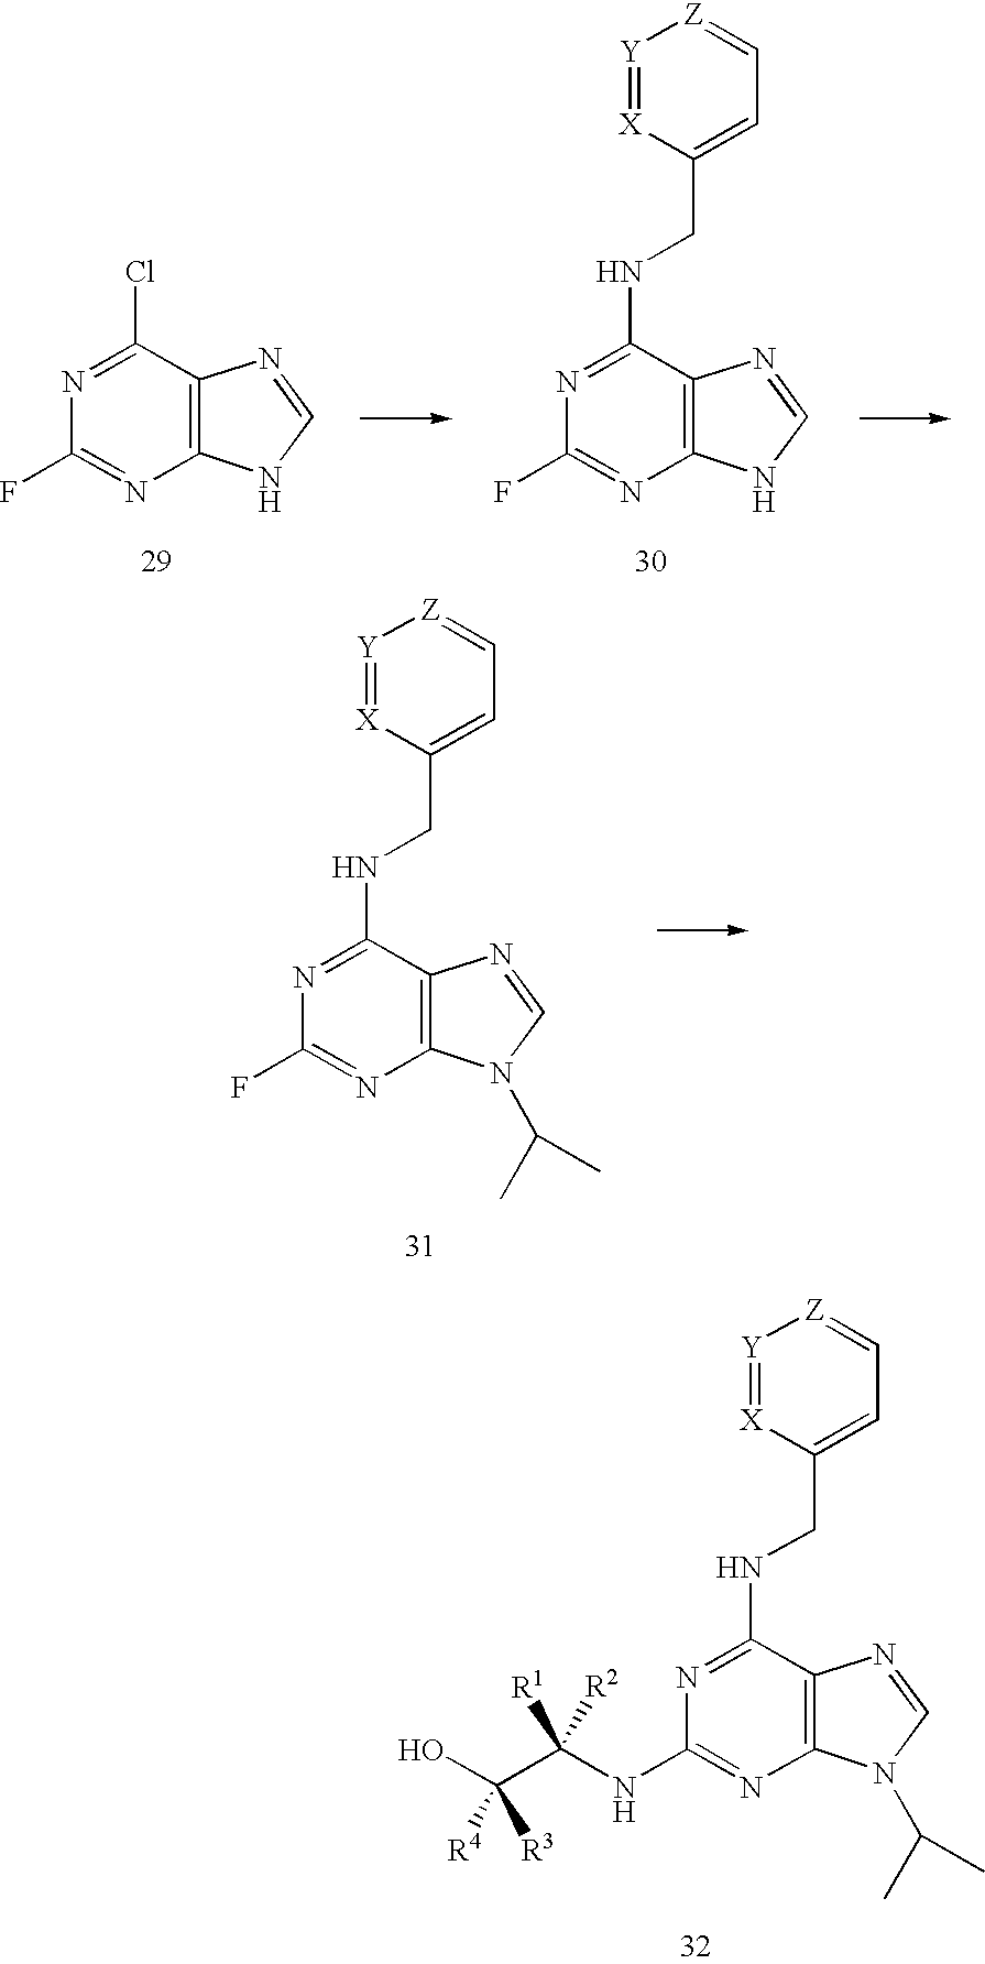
C12=C(C(NCC3=CC=[Z][Y]=[X]3)=NC(F)=N1)N=CN2C(C)C.C12=C(C(NCC3=CC=[Z][Y]=[X]3)=NC(NC(C(O)([R3])[R4])([R1])[R2])=N1)N=CN2C(C)C.C12=C(C(Cl)=NC(F)=N1)N=CN2.C12=C(C(NCC3=CC=[Z][Y]=[X]3)=NC(F)=N1)N=CN2
